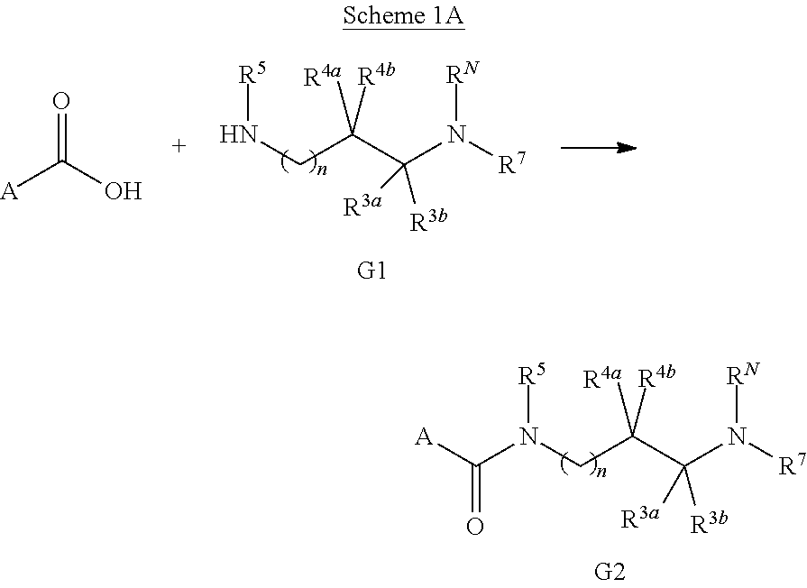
N(CC(C(N([R7])[RN])([R3a])[R3b])([R4b])[R4a])([R5])C([A])=O.[A]C(O)=O.N(CC(C(N([R7])[RN])([R3a])[R3b])([R4b])[R4a])[R5]
